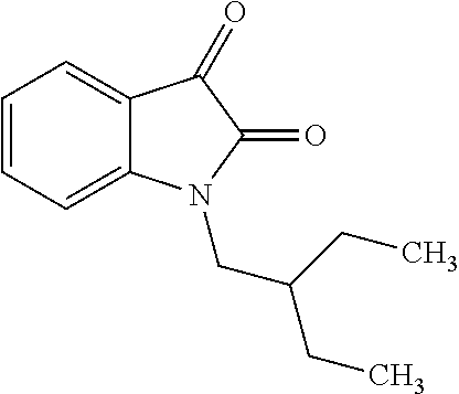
C12=CC=CC=C1N(CC(CC)CC)C(=O)C2=O
